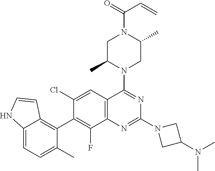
C12=C(C=C(Cl)C(C3=C4C(=CC=C3C)NC=C4)=C1F)C(N1CC(C)N(C(=O)C=C)CC1C)=NC(N1CC(N(C)C)C1)=N2
